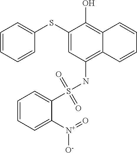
C1(SC2=CC=CC=C2)=CC(NS(C2=CC=CC=C2[N+](=O)[O-])(=O)=O)=C2C(=C1O)C=CC=C2
